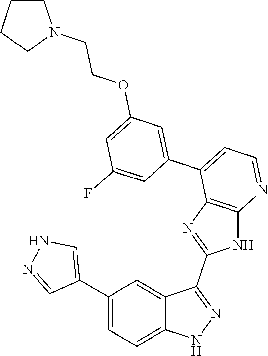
C1(C2=CC=C3C(=C2)C(C2=NC4=C(N2)N=CC=C4C2=CC(OCCN4CCCC4)=CC(F)=C2)=NN3)=CNN=C1
